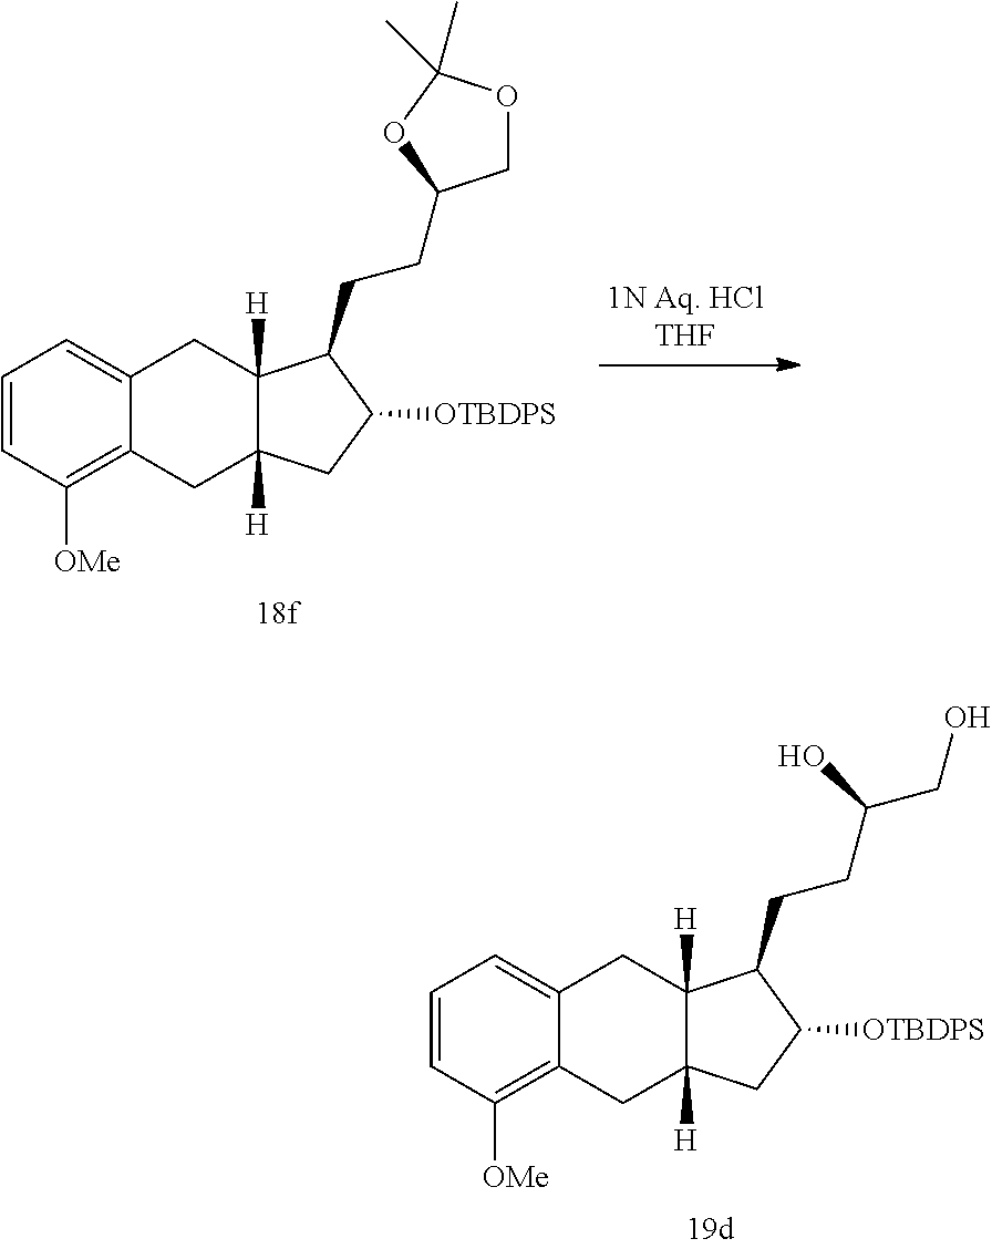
C12=CC=CC([OMe])=C1CC1([H])CC([OTBDPS])C(CCC(CO)O)C1([H])C2.C12=CC=CC([OMe])=C1CC1([H])CC([OTBDPS])C(CCC3COC(C)(C)O3)C1([H])C2
